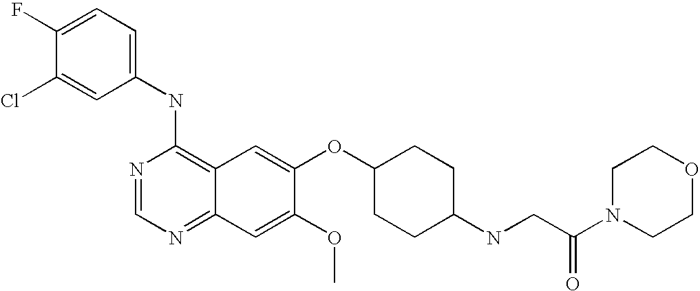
C1(NC2=C3C(=NC=N2)C=C(OC)C(OC2CCC(NCC(=O)N4CCOCC4)CC2)=C3)=CC=C(F)C(Cl)=C1
